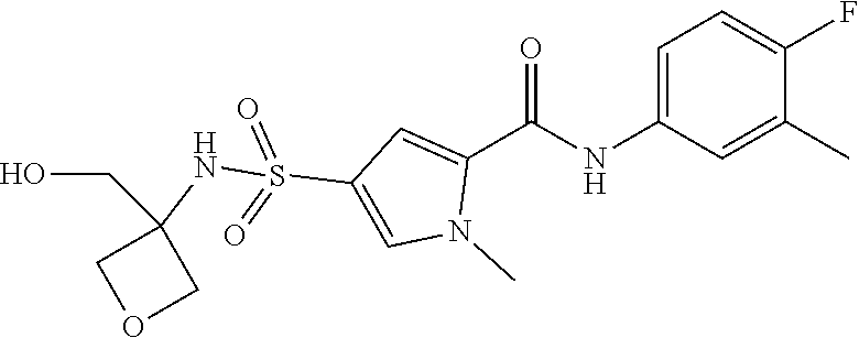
C1=C(NC(C2=CC(S(=O)(=O)NC3(CO)COC3)=CN2C)=O)C=C(C)C(F)=C1
